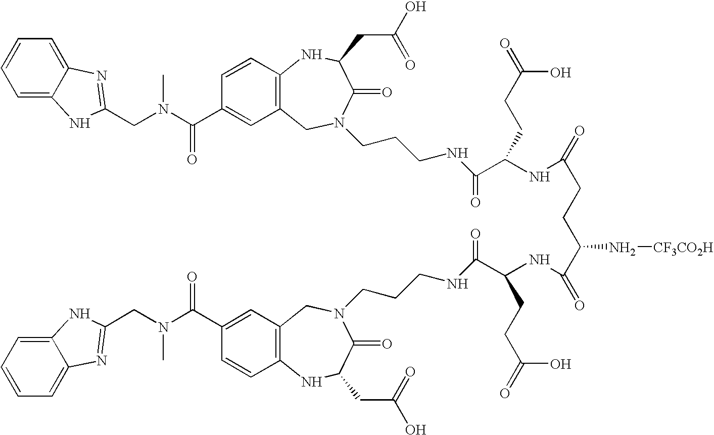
C1=CC=C2C(=C1)N=C(CN(C(C1=CC3=C(C=C1)NC(CC(O)=O)C(=O)N(CCCNC(C(NC(=O)CCC(C(NC(C(NCCCN1CC4=C(C=CC(C(N(CC5=NC6=CC=CC=C6N5)C)=O)=C4)NC(CC(O)=O)C1=O)=O)CCC(=O)O)=O)N[CF3CO2H])CCC(=O)O)=O)C3)=O)C)N2
